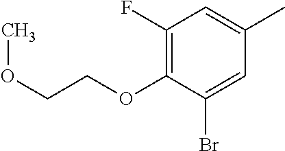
C1(F)=C(OCCOC)C(Br)=CC(C)=C1
